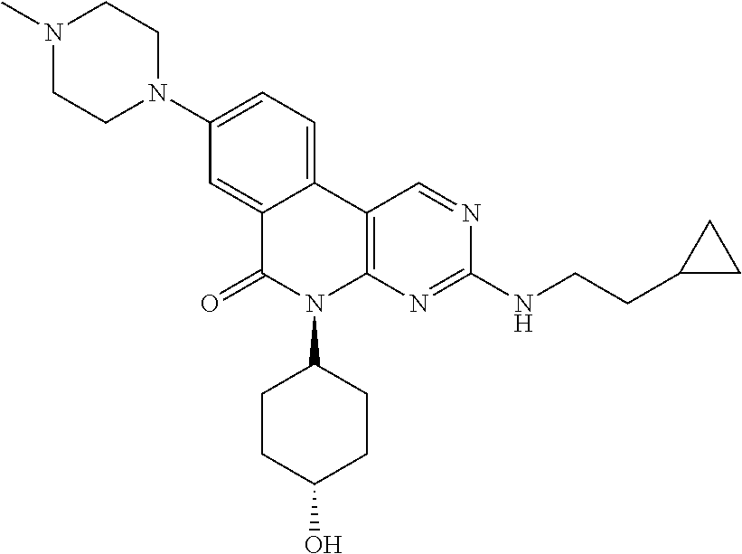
C1(N2CCN(C)CC2)=CC=C2C(=C1)C(=O)N(C1CCC(O)CC1)C1=C2C=NC(NCCC2CC2)=N1
